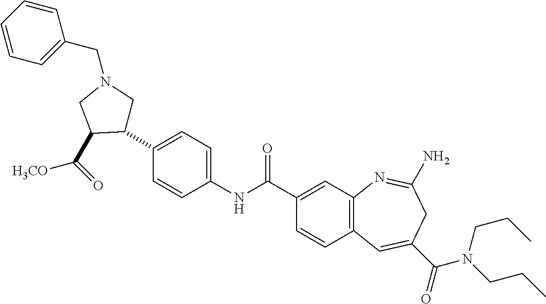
C1=C(C2CN(CC3=CC=CC=C3)CC2C([H3CO])=O)C=CC(NC(C2=CC3=C(C=C2)C=C(C(=O)N(CCC)CCC)CC(N)=N3)=O)=C1
